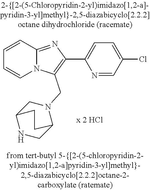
C1=CC2=NC(C3=CC=C(Cl)C=N3)=C(CN3CC4NCC3CC4)N2C=C1
